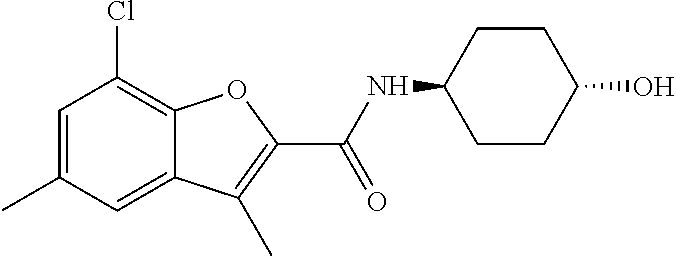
C1=C(C)C=C2C(=C1Cl)OC(C(NC1CCC(O)CC1)=O)=C2C
